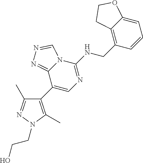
C1(C2=CN=C(NCC3=C4C(=CC=C3)OCC4)N3C2=NN=C3)=C(C)N(CCO)N=C1C
